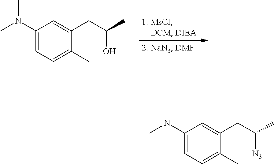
C1(N(C)C)=CC=C(C)C(CC(C)O)=C1.C1(N(C)C)=CC=C(C)C(CC(C)[N3])=C1
